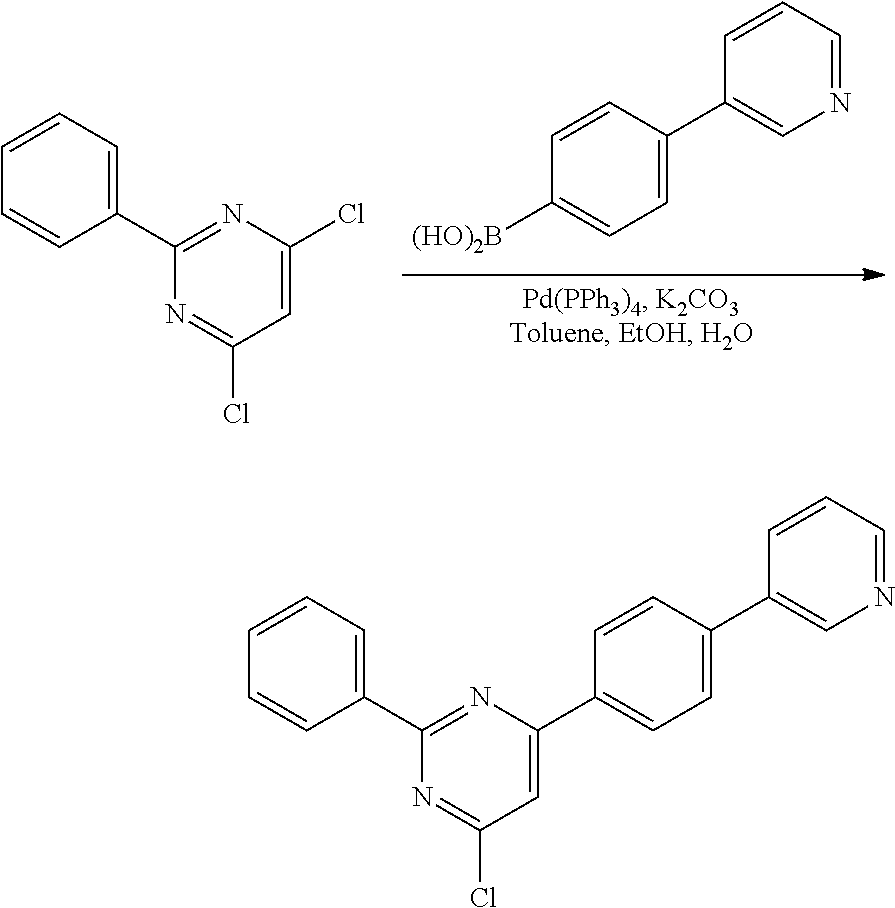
C1=NC=C(C2=CC=C([(HO)2B])C=C2)C=C1.C1=CC=C(C2=NC(Cl)=CC(Cl)=N2)C=C1.C1=CC(C2=NC(C3=CC=C(C4=CN=CC=C4)C=C3)=CC(Cl)=N2)=CC=C1
